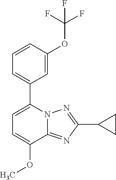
C1=C(OC)C2=NC(C3CC3)=NN2C(C2=CC=CC(OC(F)(F)F)=C2)=C1
